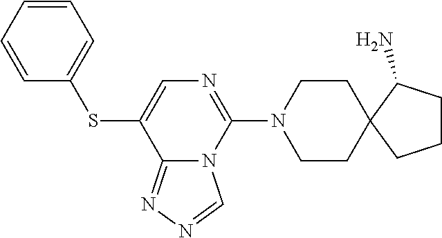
C1CN(C2=NC=C(SC3=CC=CC=C3)C3=NN=CN23)CCC12C(N)CCC2
